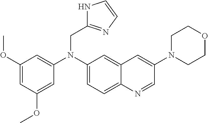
C1=C2C(=CC(N(CC3=NC=CN3)C3=CC(OC)=CC(OC)=C3)=C1)C=C(N1CCOCC1)C=N2
